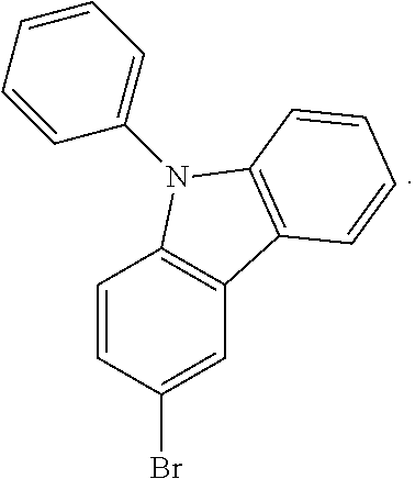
C1=CC(Br)=CC2=C1N(C1=CC=CC=C1)C1=C2C=CC=C1
